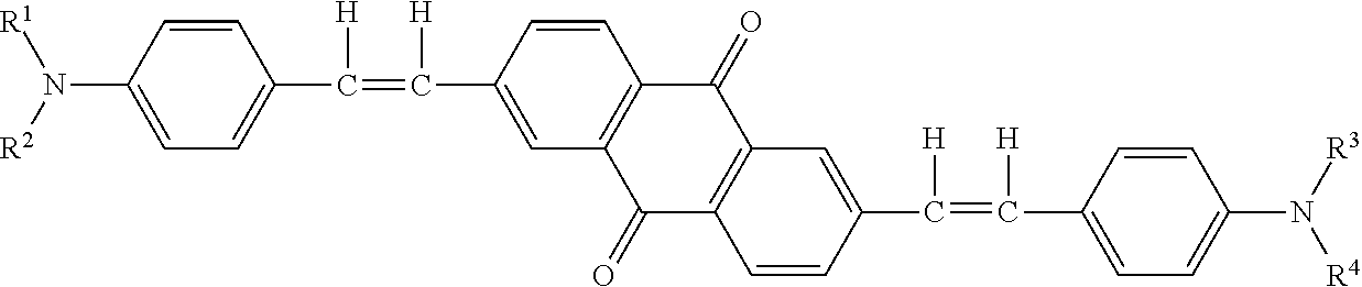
C1=C(N([R2])[R1])C=CC(C(=C([H])C2=CC3=C(C=C2)C(=O)C2=C(C3=O)C=CC(C(=C([H])C3=CC=C(N([R3])[R4])C=C3)[H])=C2)[H])=C1
